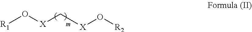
[R1]O[X]C[X]O[R2]
